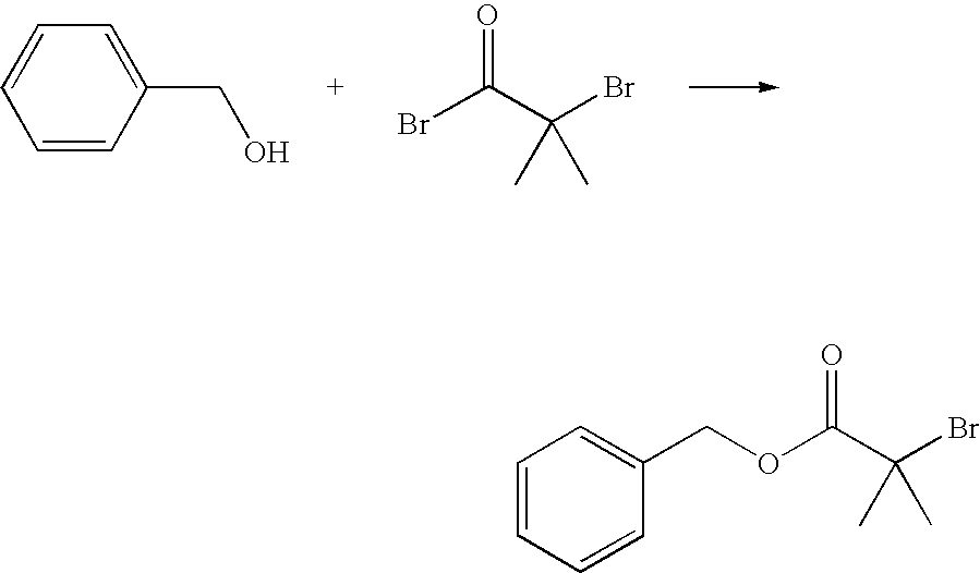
C1=CC(CO)=CC=C1.BrC(C(Br)(C)C)=O.C1=CC=CC(COC(C(Br)(C)C)=O)=C1
